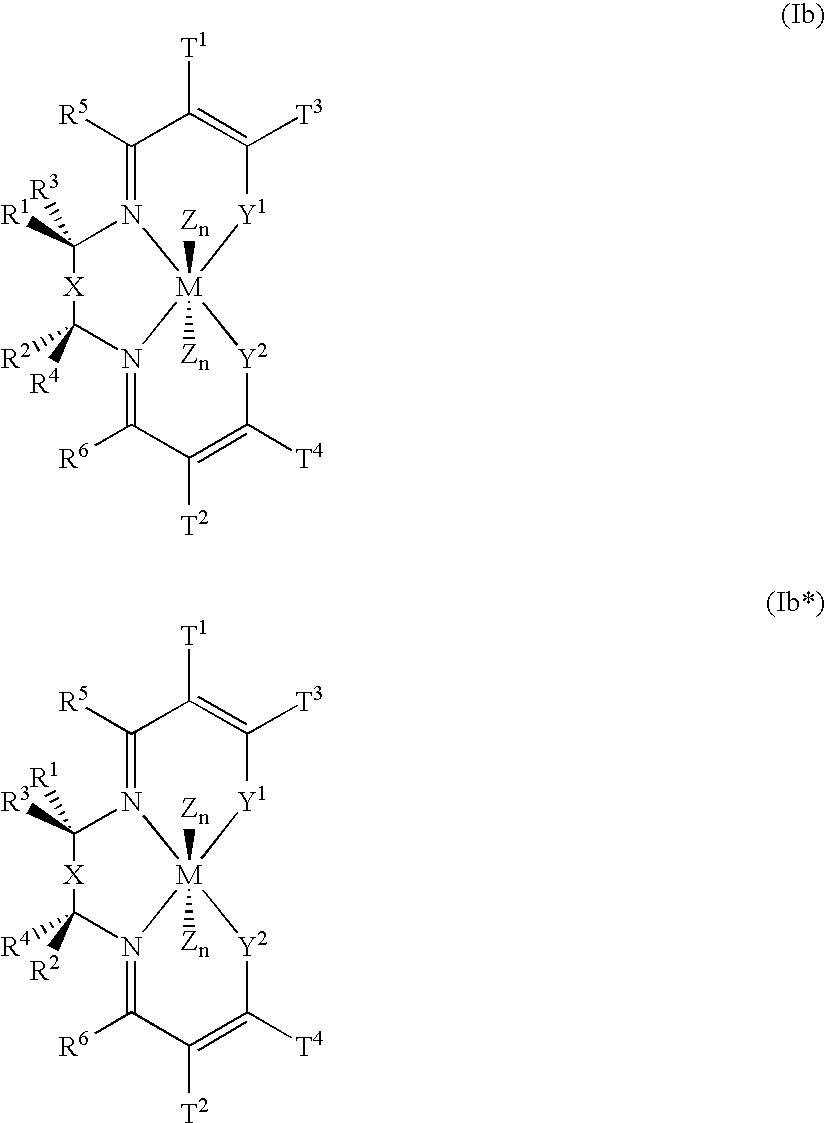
C1([R5])=N2[M]3([Zn])([Zn])([Y1]C([T3])=C1[T1])N(=C([R6])C([T2])=C([T4])[Y2]3)C([R2])([R4])[X]C2([R3])[R1].C1([R5])=N2[M]3([Zn])([Zn])([Y1]C([T3])=C1[T1])N(=C([R6])C([T2])=C([T4])[Y2]3)C([R4])([R2])[X]C2([R1])[R3]
